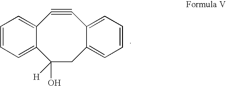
C12=CC=CC=C1C(O)([H])CC1=CC=CC=C1C#C2
